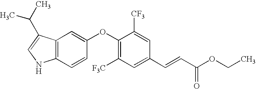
C12=C(C(C(C)C)=CN1)C=C(OC1=C([F3C])C=C(C=CC(OCC)=O)C=C1[CF3])C=C2
